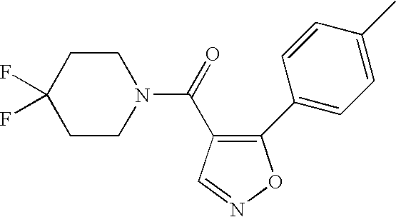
N1(C(=O)C2=C(C3=CC=C(C)C=C3)ON=C2)CCC(F)(F)CC1
